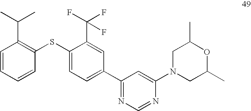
C1=CC=CC(SC2=CC=C(C3=NC=NC(N4CC(C)OC(C)C4)=C3)C=C2C(F)(F)F)=C1C(C)C
